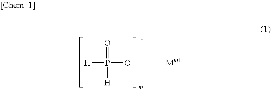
O=P([H])(O)[H]
